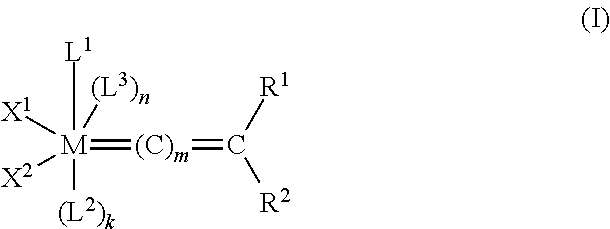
[M](=[(C)m]=C([R1])[R2])([L1])([(L2)k])([X1])([X2])[(L3)n]
